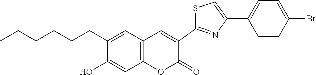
CCCCCCC1=CC2=C(C=C1O)OC(=O)C(C1=NC(C3=CC=C(Br)C=C3)=CS1)=C2
